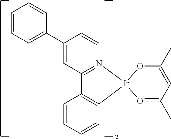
C1(C2=CC=CC=C2)=CC2=N(C=C1)[Ir]1(C3=C2C=CC=C3)O=C(C)C=C(C)O1
